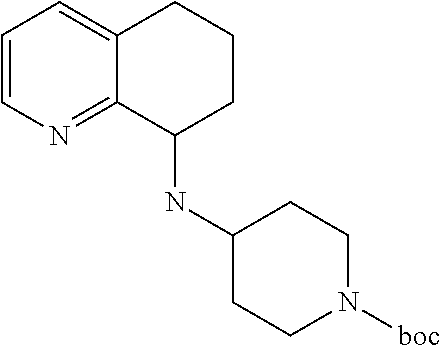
C1=CN=C2C(=C1)CCCC2NC1CCN([boc])CC1
